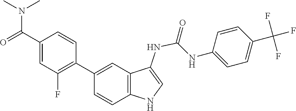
C1=C(C(=O)N(C)C)C=CC(C2=CC3=C(NC=C3NC(NC3=CC=C(C(F)(F)F)C=C3)=O)C=C2)=C1F
